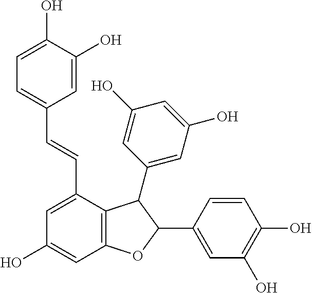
C12=C(C(C=CC3=CC=C(O)C(O)=C3)=CC(O)=C1)C(C1=CC(O)=CC(O)=C1)C(C1=CC(O)=C(O)C=C1)O2
